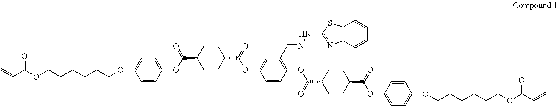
C(C(OCCCCCCOC1=CC=C(OC(C2CCC(C(=O)OC3=CC(C=NNC4=NC5=C(S4)C=CC=C5)=C(OC(C4CCC(C(=O)OC5=CC=C(OCCCCCCOC(C=C)=O)C=C5)CC4)=O)C=C3)CC2)=O)C=C1)=O)=C
